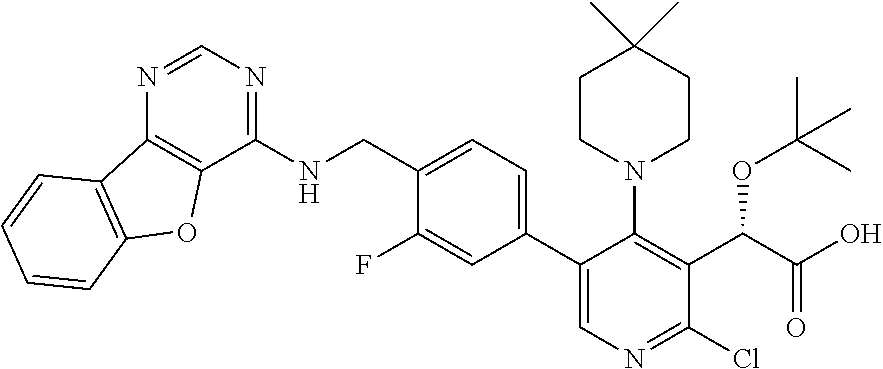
C1(F)=CC(C2=CN=C(Cl)C(C(C(=O)O)OC(C)(C)C)=C2N2CCC(C)(C)CC2)=CC=C1CNC1=NC=NC2=C1OC1=C2C=CC=C1
